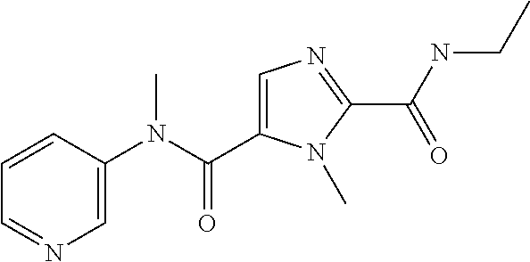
C1=C(C(N(C2=CN=CC=C2)C)=O)N(C)C(C(NCC)=O)=N1
